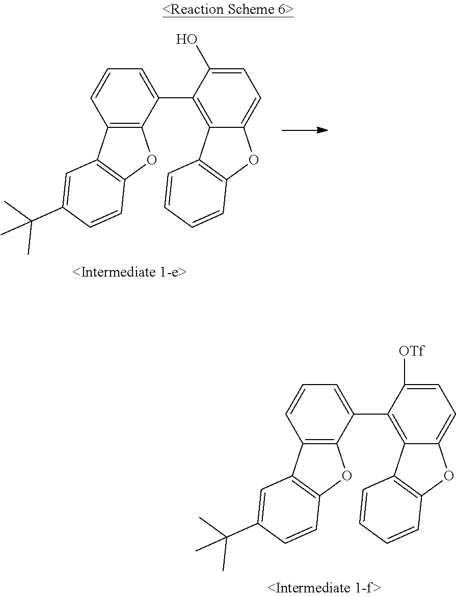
C1=CC2=C(C(C3=C4C(=CC=C3O)OC3=C4C=CC=C3)=C1)OC1=C2C=C(C(C)(C)C)C=C1.C1=CC2=C(C(C3=C4C(=CC=C3[OTf])OC3=C4C=CC=C3)=C1)OC1=C2C=C(C(C)(C)C)C=C1
